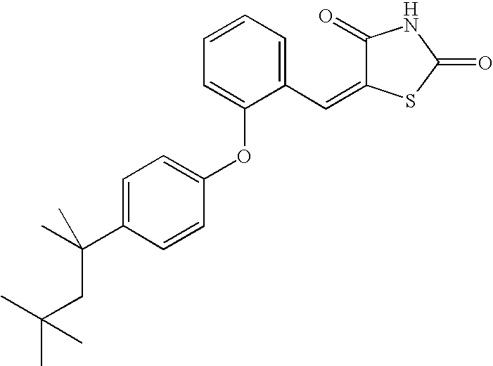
C(C1=CC=C(OC2=CC=CC=C2C=C2C(=O)NC(=O)S2)C=C1)(C)(CC(C)(C)C)C
